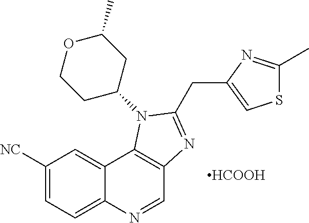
C1([NC])=CC=C2C(=C1)C1=C(C=N2)N=C(CC2=CSC(C)=N2)N1C1CC(C)OCC1.[HCOOH]
